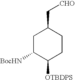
C1C([BocHN])C([OTBDPS])CCC1C[CHO]
